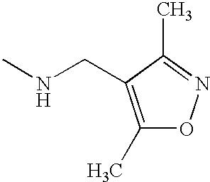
C1(C)=C(CNC)C(C)=NO1
